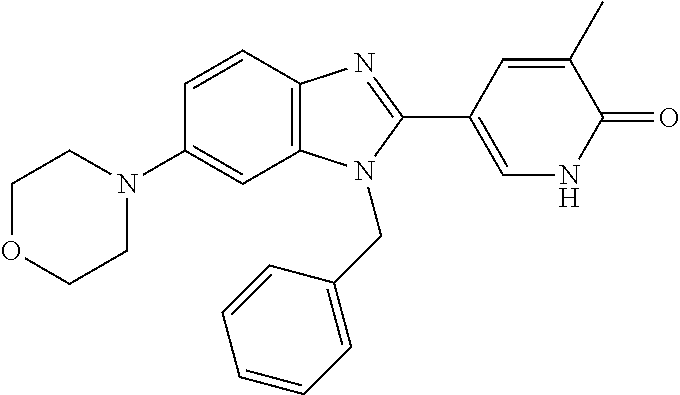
C1(N2CCOCC2)=CC2=C(C=C1)N=C(C1=CNC(=O)C(C)=C1)N2CC1=CC=CC=C1
